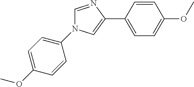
C1=NC(C2=CC=C(OC)C=C2)=CN1C1=CC=C(OC)C=C1
